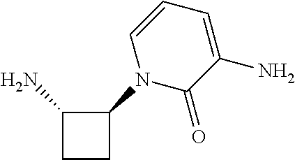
C1(N2C(=O)C(N)=CC=C2)C(N)CC1
